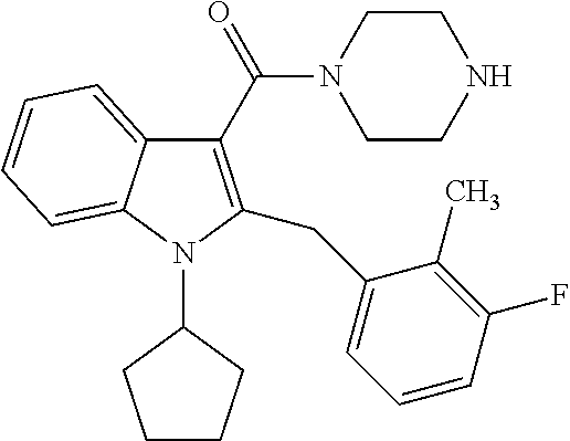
C1(C(N2CCNCC2)=O)=C(CC2=CC=CC(F)=C2C)N(C2CCCC2)C2=CC=CC=C12
